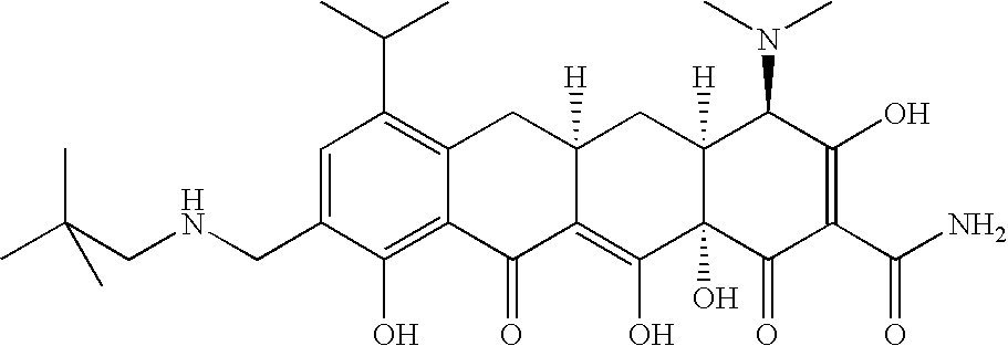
C1(CNCC(C)(C)C)=CC(C(C)C)=C2C(=C1O)C(=O)C1=C(O)C3(O)C([H])(CC1([H])C2)C(N(C)C)C(O)=C(C(N)=O)C3=O
